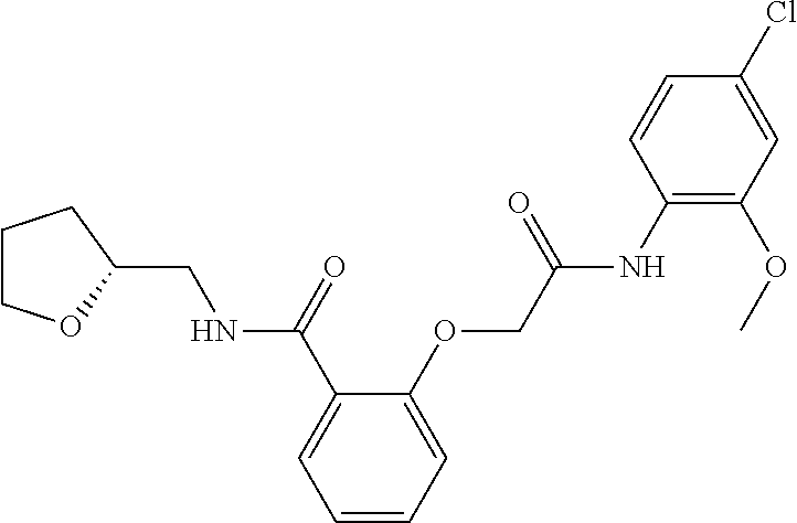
C1=CC=C(OCC(=O)NC2=C(OC)C=C(Cl)C=C2)C(C(=O)NCC2OCCC2)=C1
